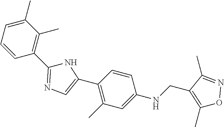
C1(C)=CC=CC(C2=NC=C(C3=C(C)C=C(NCC4=C(C)ON=C4C)C=C3)N2)=C1C
